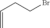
C(=C)CCBr
